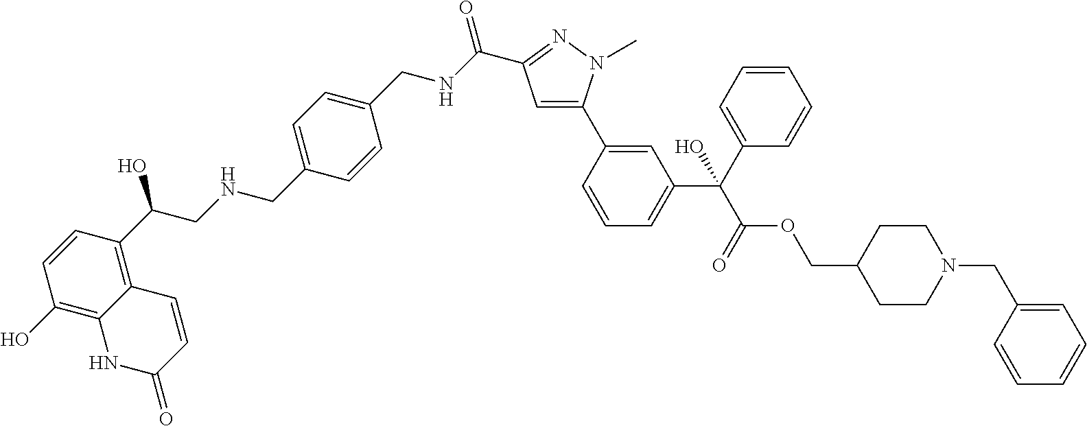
C1=C(C2=CC(C(C(OCC3CCN(CC4=CC=CC=C4)CC3)=O)(C3=CC=CC=C3)O)=CC=C2)N(C)N=C1C(=O)NCC1=CC=C(CNCC(O)C2=C3C(=C(O)C=C2)NC(=O)C=C3)C=C1
